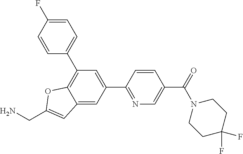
C1(C2=NC=C(C(=O)N3CCC(F)(F)CC3)C=C2)=CC(C2=CC=C(F)C=C2)=C2C(=C1)C=C(CN)O2
